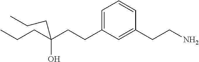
CCCC(CCC1=CC=CC(CCN)=C1)(O)CCC
